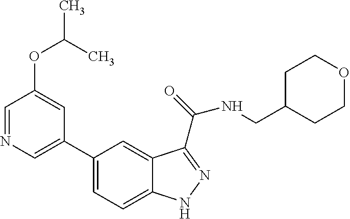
C1=NC=C(C2=CC=C3C(=C2)C(C(NCC2CCOCC2)=O)=NN3)C=C1OC(C)C
